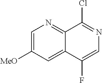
C1=C([MeO])C=C2C(=N1)C(Cl)=NC=C2F
